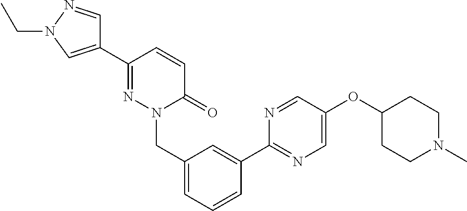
C1=C(C2=NC=C(OC3CCN(C)CC3)C=N2)C=CC=C1CN1N=C(C2=CN(CC)N=C2)C=CC1=O
